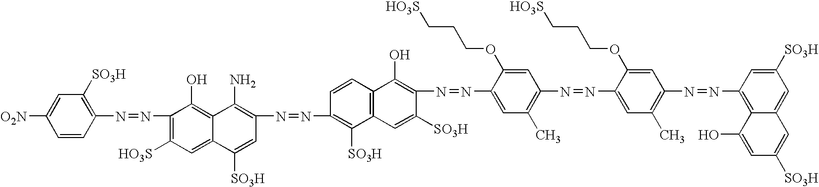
C1=CC(N=NC2=C([HO3S])C=C3C(=C2O)C(N)=C(N=NC2=C([SO3H])C4=C(C=C2)C(O)=C(N=NC2=CC(C)=C(N=NC5=CC(C)=C(N=NC6=C7C(=CC([SO3H])=C6)C=C([SO3H])C=C7O)C=C5OCCC[HO3S])C=C2OCCC[HO3S])C([SO3H])=C4)C=C3[SO3H])=C([SO3H])C=C1[O2N]
